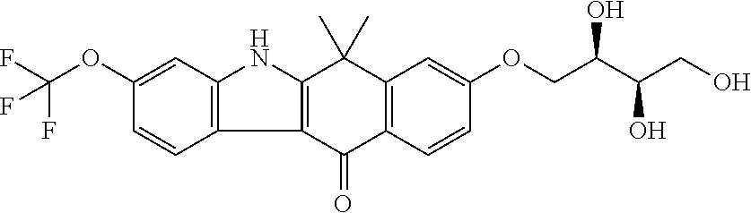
C1(OC(F)(F)F)=CC2=C(C=C1)C1=C(N2)C(C)(C)C2=C(C1=O)C=CC(OCC(C(CO)O)O)=C2
